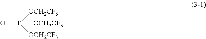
O=P([OCH2CF3])([OCH2CF3])[OCH2CF3]
